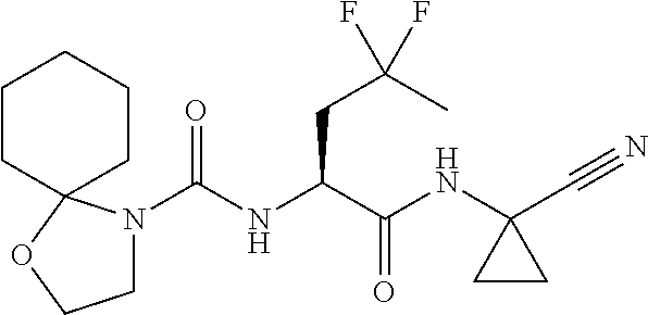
C(NC(C(NC1(C#N)CC1)=O)CC(F)(C)F)(N1CCOC12CCCCC2)=O
